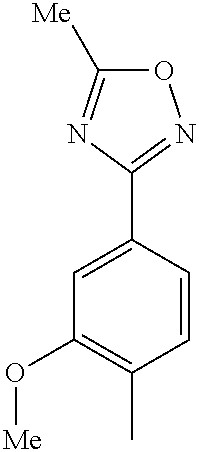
C1=C(C2=NOC([Me])=N2)C=CC(C)=C1O[Me]
